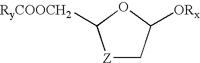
[Z]1CC([ORx])OC1[RyCOOCH2]
